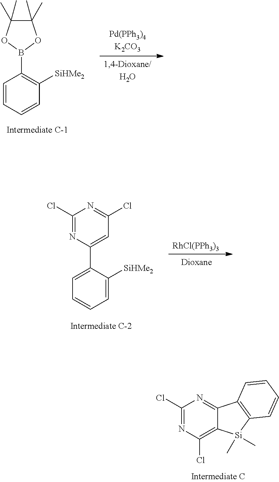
C1=CC=CC([SiHMe2])=C1B1OC(C)(C)C(C)(C)O1.C1=C(C2=CC(Cl)=NC(Cl)=N2)C([SiHMe2])=CC=C1.[RhCl(PPh3)3].ClC1=C2C(=NC(Cl)=N1)C1=C([Si]2(C)C)C=CC=C1
